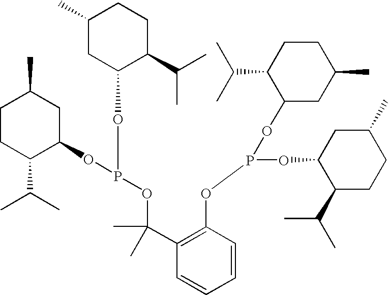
C1CC(C(C)C)C(OP(OC2C(C(C)C)CCC(C)C2)OC(C2=C(OP(OC3CC(C)CCC3C(C)C)OC3C(C(C)C)CCC(C)C3)C=CC=C2)(C)C)CC1C
